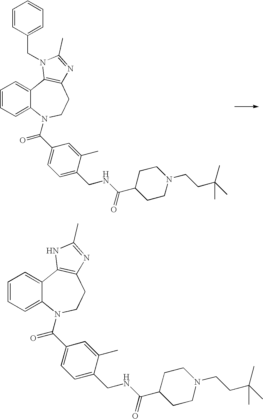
C1=CC=C2C(=C1)C1=C(CCN2C(C2=CC=C(CNC(C3CCN(CCC(C)(C)C)CC3)=O)C(C)=C2)=O)N=C(C)N1CC1=CC=CC=C1.C1=CC=C2C(=C1)C1=C(CCN2C(C2=CC=C(CNC(C3CCN(CCC(C)(C)C)CC3)=O)C(C)=C2)=O)N=C(C)N1
